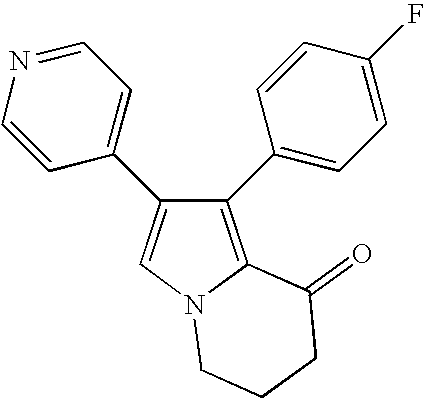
C1(C2=CC=C(F)C=C2)=C2N(C=C1C1=CC=NC=C1)CCCC2=O
